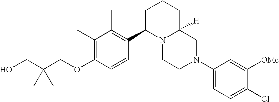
C1(C)=C(OCC(CO)(C)C)C=CC(C2N3C([H])(CCC2)CN(C2=CC=C(Cl)C([OMe])=C2)CC3)=C1C
